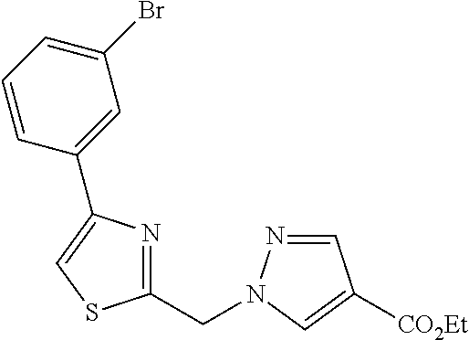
C1(CN2N=CC([CO2Et])=C2)=NC(C2=CC(Br)=CC=C2)=CS1
